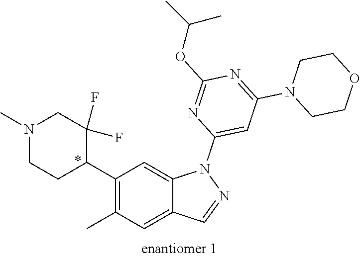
C1(C2C(F)(F)CN(C)CC2)=C(C)C=C2C(=C1)N(C1=CC(N3CCOCC3)=NC(OC(C)C)=N1)N=C2
